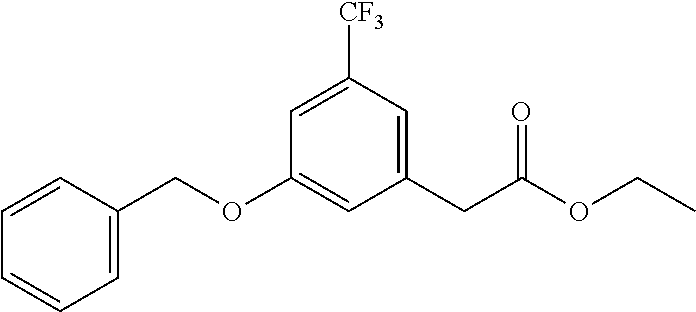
C1(CC(OCC)=O)=CC([CF3])=CC(OCC2=CC=CC=C2)=C1
